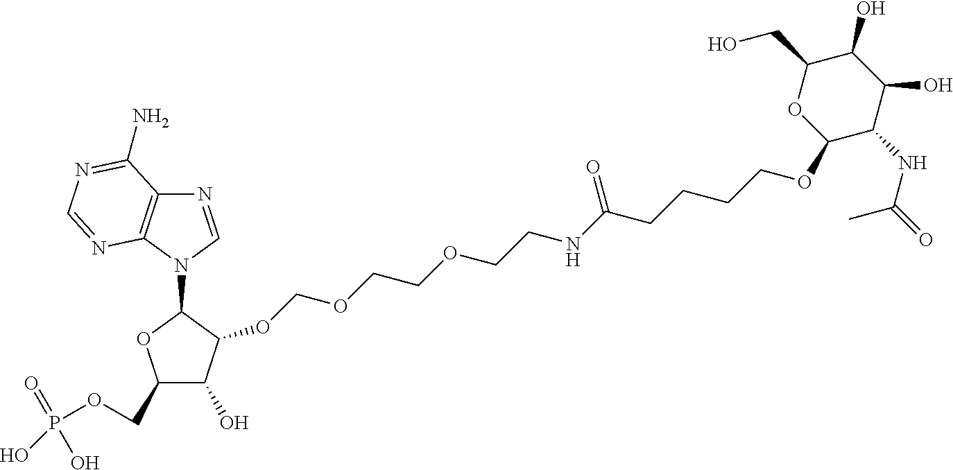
C1(COP(O)(=O)O)C(O)C(OCOCCOCCNC(CCCCOC2C(NC(C)=O)C(O)C(O)C(CO)O2)=O)C(N2C=NC3=C2N=CN=C3N)O1
